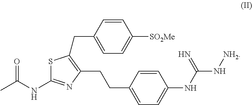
CC(=O)NC1=NC(CCC2=CC=C(NC(N[NH2])=N)C=C2)=C(CC2=CC=C([SO2Me])C=C2)S1
